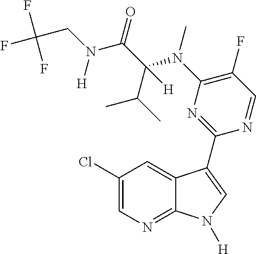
C1(F)=C(N(C(C(N(CC(F)(F)F)[H])=O)(C(C)C)[H])C)N=C(C2=CN([H])C3=NC=C(Cl)C=C32)N=C1
